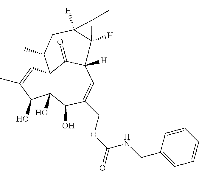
C12(O)C3(C=C(C)C1O)C(=O)C([H])(C=C(COC(=O)NCC1=CC=CC=C1)C2O)C1([H])C([H])(CC3C)C1(C)C
